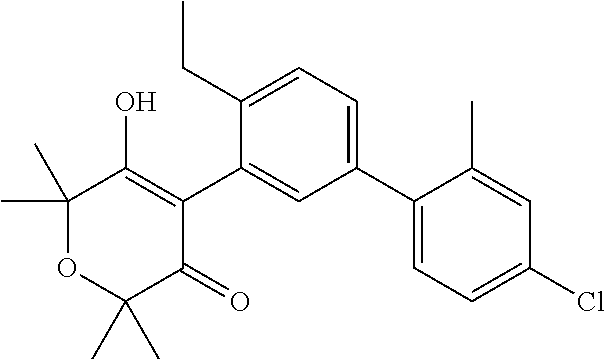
C1(C2=CC=C(CC)C(C3=C(O)C(C)(C)OC(C)(C)C3=O)=C2)=CC=C(Cl)C=C1C
